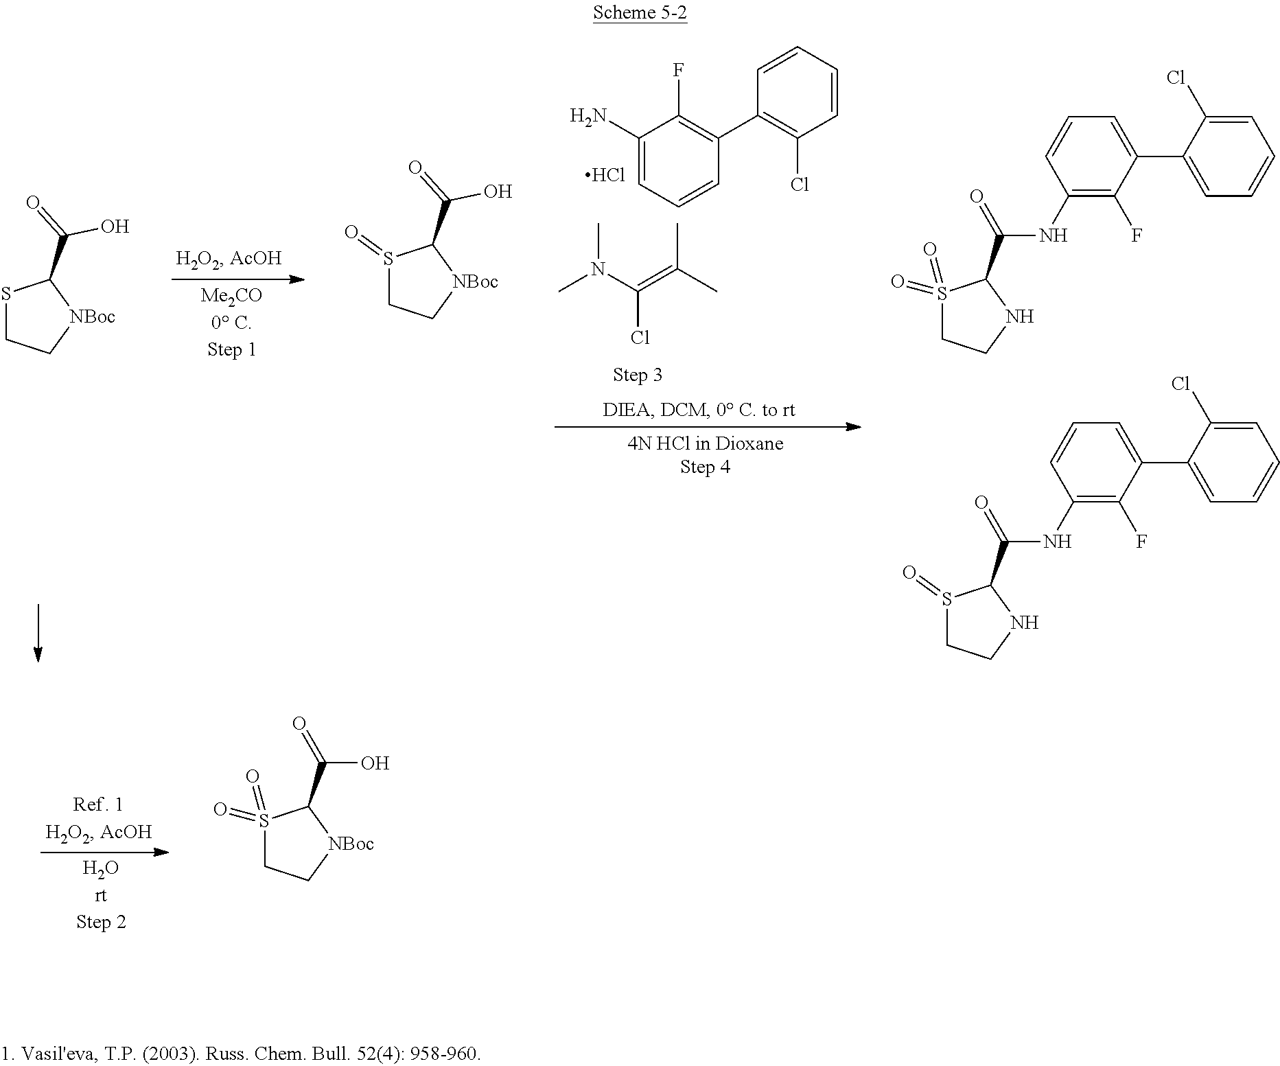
S1(=O)(=O)CC[NBoc]C1C(O)=O.S1CC[NBoc]C1C(=O)O.S1(=O)CC[NBoc]C1C(=O)O.S1(=O)(=O)CCNC1C(NC1=C(F)C(C2=CC=CC=C2Cl)=CC=C1)=O.S1(=O)CCNC1C(NC1=C(F)C(C2=CC=CC=C2Cl)=CC=C1)=O.CN(C(=C(C)C)Cl)C.C1(N)=CC=CC(C2=C(Cl)C=CC=C2)=C1F.Cl
